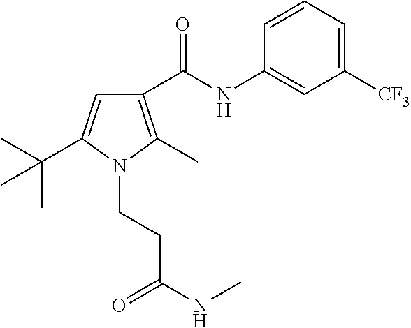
C1([CF3])=CC=CC(NC(C2=C(C)N(CCC(NC)=O)C(C(C)(C)C)=C2)=O)=C1
